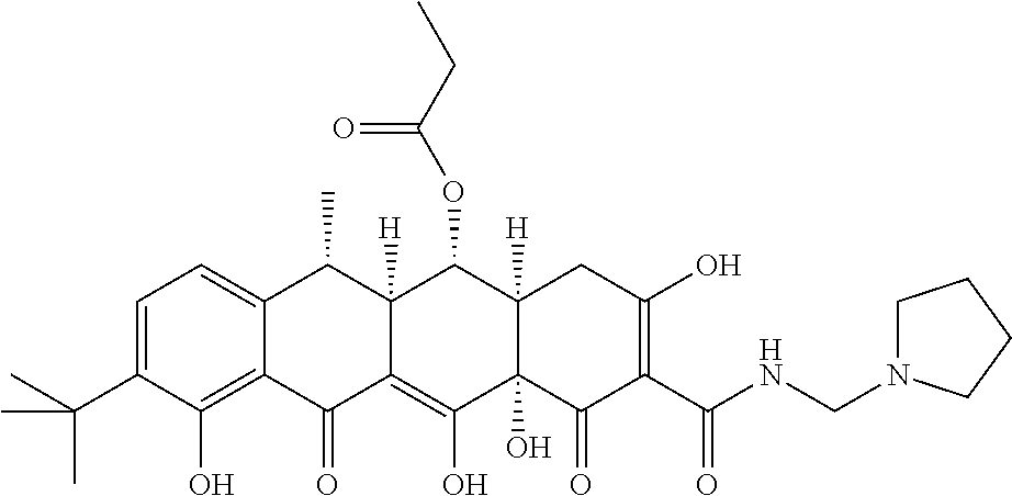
C1=C(C(C)(C)C)C(O)=C2C(=C1)C(C)C1([H])C(=C(O)C3(O)C([H])(C1OC(CC)=O)CC(O)=C(C(NCN1CCCC1)=O)C3=O)C2=O
